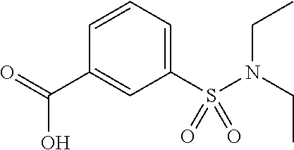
C1(S(N(CC)CC)(=O)=O)=CC=CC(C(=O)O)=C1
